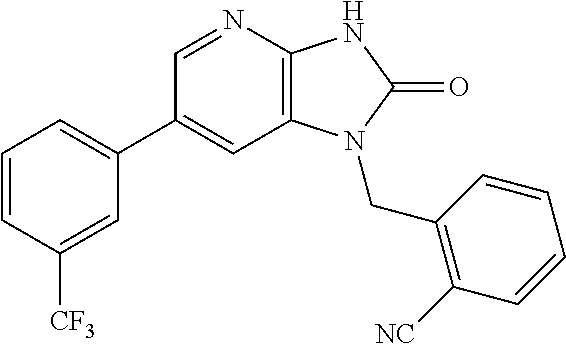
C1(C2=CC=CC([CF3])=C2)=CC2=C(N=C1)NC(=O)N2CC1=C([NC])C=CC=C1
